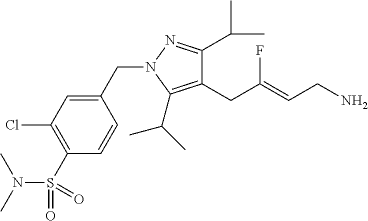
C1(CC(=CCN)F)=C(C(C)C)N(CC2=CC(Cl)=C(S(=O)(N(C)C)=O)C=C2)N=C1C(C)C
